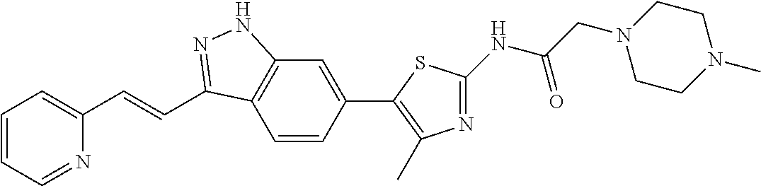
C1=CC=NC(C=CC2=NNC3=C2C=CC(C2=C(C)N=C(NC(CN4CCN(C)CC4)=O)S2)=C3)=C1
